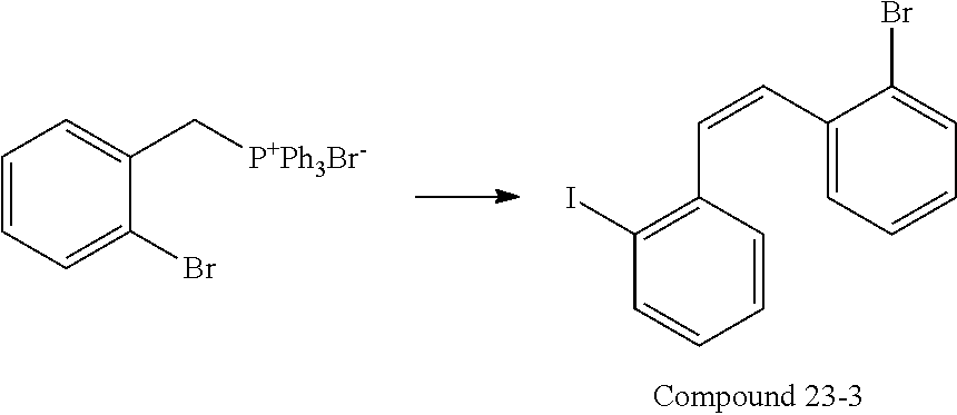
C1(C=CC2=C(I)C=CC=C2)=CC=CC=C1Br.C1=CC=C(Br)C(C[P+Ph3Br-])=C1
